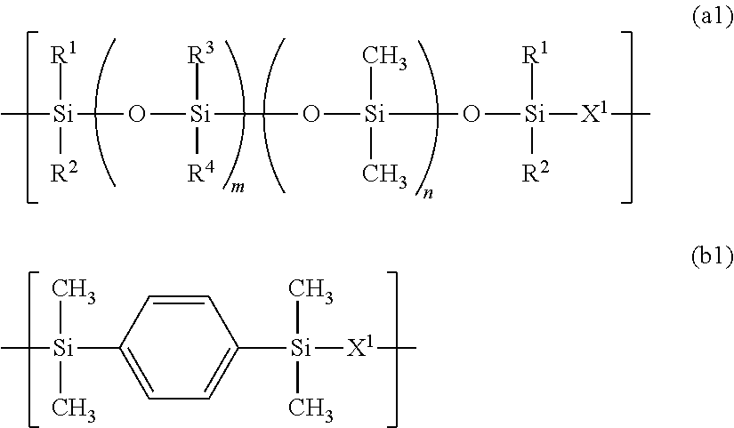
C[Si](O[Si](O[Si](O[Si]([X1]C)([R1])[R2])(C)C)([R3])[R4])([R1])[R2].C1=CC([Si](C)(C)C)=CC=C1[Si]([X1]C)(C)C
